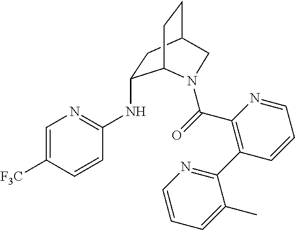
[F3C]C1=CN=C(NC2CC3CCC2N(C(=O)C2=C(C4=NC=CC=C4C)C=CC=N2)C3)C=C1
